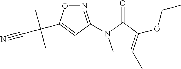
C1C(C)=C(OCC)C(=O)N1C1=NOC(C(C#N)(C)C)=C1
